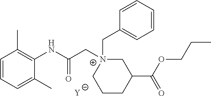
[Y].C1=CC=C(C)C(NC(C[N+]2(CC3=CC=CC=C3)CC(C(OCCC)=O)CCC2)=O)=C1C
